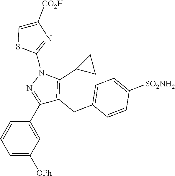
C1=C([OPh])C=C(C2=NN(C3=NC([CO2H])=CS3)C(C3CC3)=C2CC2=CC=C([SO2NH2])C=C2)C=C1
